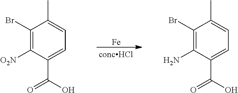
[Fe].C1(Br)=C([O2N])C(C(O)=O)=CC=C1C.C1(Br)=C(N)C(C(O)=O)=CC=C1C
